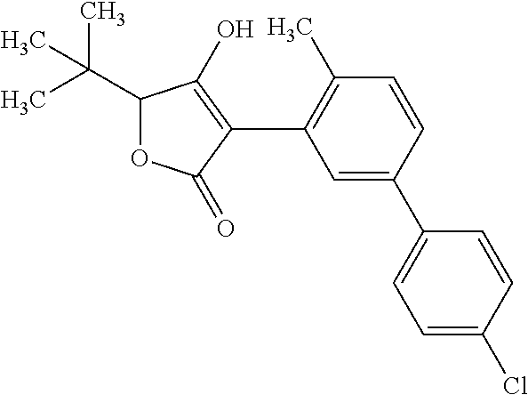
C1=CC(C2=CC=C(Cl)C=C2)=CC(C2=C(O)C(C(C)(C)C)OC2=O)=C1C
